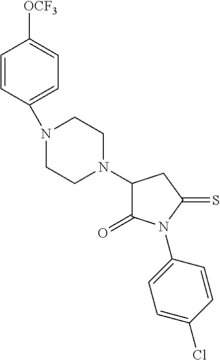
C1=CC(N2CCN(C3C(=O)N(C4=CC=C(Cl)C=C4)C(=S)C3)CC2)=CC=C1[OCF3]
